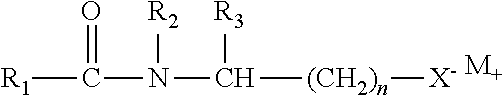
[R1]C(N(C([(CH2)n][X-])[R3])[R2])=O.[M+]
